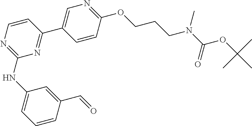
C1(NC2=NC=CC(C3=CN=C(OCCCN(C(OC(C)(C)C)=O)C)C=C3)=N2)=CC=CC(C=O)=C1
